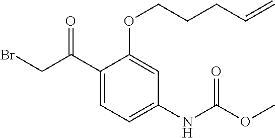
O=C(CBr)C1=CC=C(NC(=O)OC)C=C1OCCCC=C
